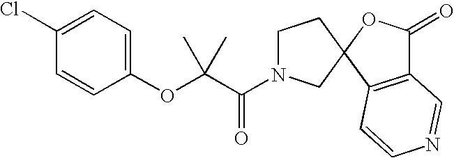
C1(Cl)=CC=C(OC(C(N2CCC3(C2)C2=C(C(=O)O3)C=NC=C2)=O)(C)C)C=C1
